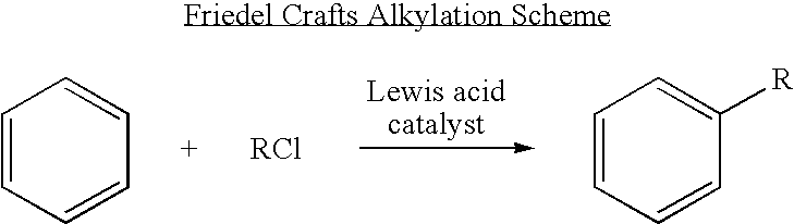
C1=CC=CC=C1.C1=CC=CC([R])=C1
